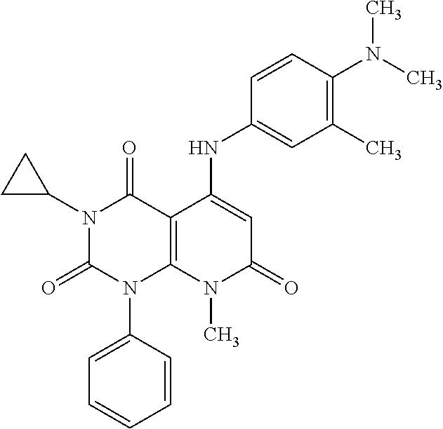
C1=CC(N2C3=C(C(=O)N(C4CC4)C2=O)C(NC2=CC(C)=C(N(C)C)C=C2)=CC(=O)N3C)=CC=C1
